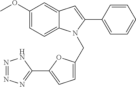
C1(OC)=CC=C2C(=C1)C=C(C1=CC=CC=C1)N2CC1=CC=C(C2=NN=NN2)O1
